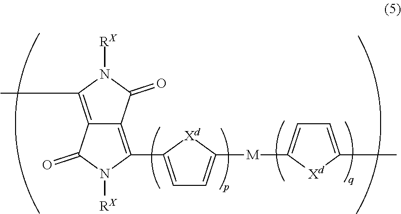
C1=C(C2=C3C(=C(C)N([RX])C3=O)C(=O)N2[RX])[Xd]C([M]C2=CC=C(C)[Xd]2)=C1
